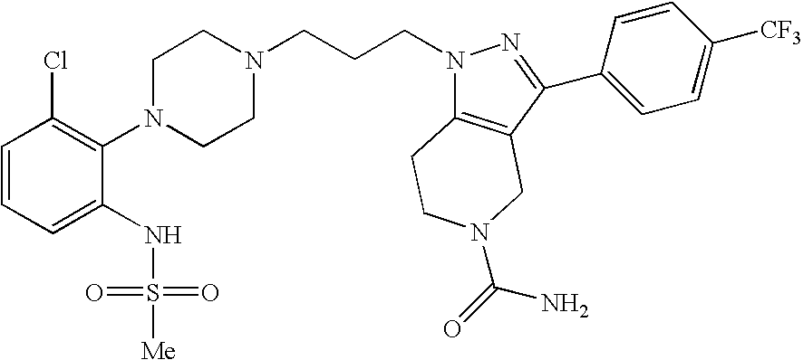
C1=CC=C(NS(=O)(=O)[Me])C(N2CCN(CCCN3C4=C(C(C5=CC=C([CF3])C=C5)=N3)CN(C(=O)N)CC4)CC2)=C1Cl
